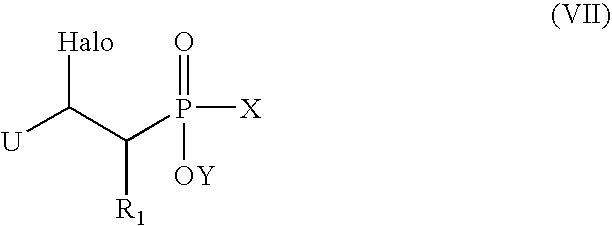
[U]C(C(P([X])(=O)[OY])[R1])[Halo]
